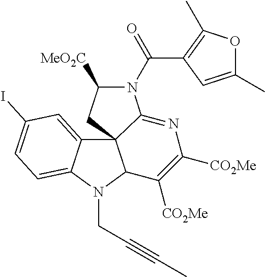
C12=CC(I)=CC=C1N(CC#CC)C1C23CC([MeO2C])N(C(C2=C(C)OC(C)=C2)=O)C3=NC([CO2Me])=C1[CO2Me]
